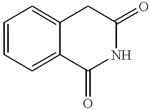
C1=CC=C2C(=C1)CC(=O)NC2=O
